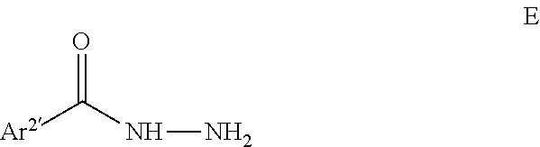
O=C(NN)[Ar2]
